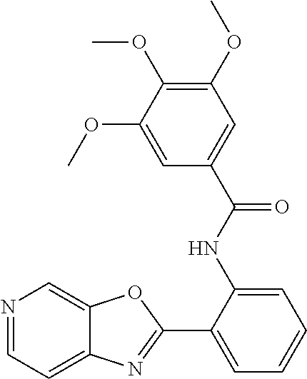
N1=CC=C2C(=C1)OC(C1=CC=CC=C1NC(C1=CC(OC)=C(OC)C(OC)=C1)=O)=N2
